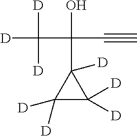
[D]C([D])([D])C(O)(C1([D])C([D])([D])C1([D])[D])C#C
